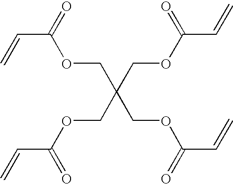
C=CC(=O)OCC(COC(C=C)=O)(COC(C=C)=O)COC(C=C)=O
